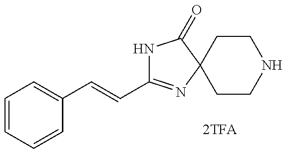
N1C(C=CC2=CC=CC=C2)=NC2(C1=O)CCNCC2
